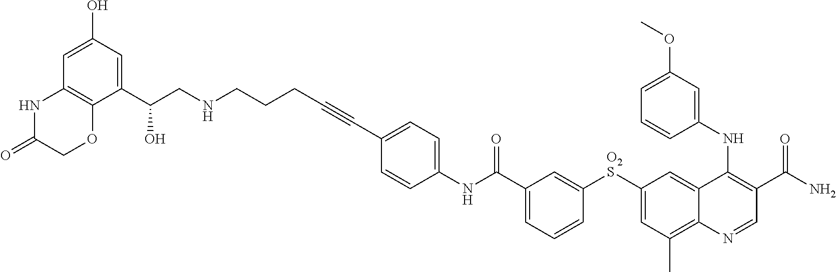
[O2S](C1=CC(C)=C2C(=C1)C(NC1=CC(OC)=CC=C1)=C(C(N)=O)C=N2)C1=CC(C(NC2=CC=C(C#CCCCNCC(O)C3=CC(O)=CC4=C3OCC(=O)N4)C=C2)=O)=CC=C1
